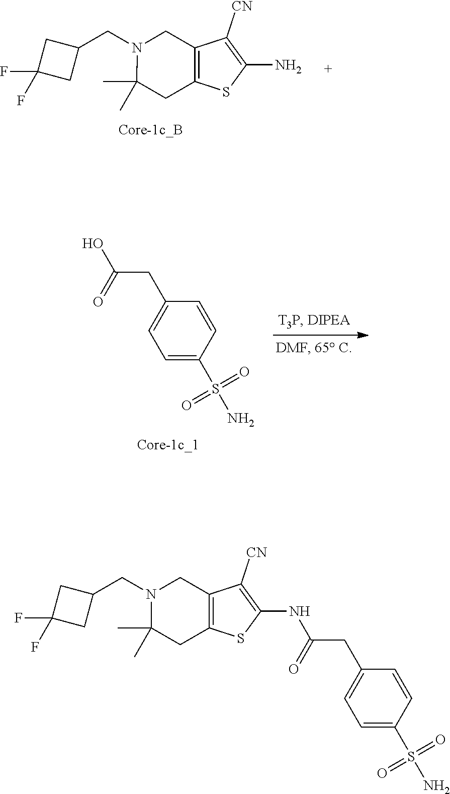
OC(CC1=CC=C(S(N)(=O)=O)C=C1)=O.C1(CN2C(C)(C)CC3=C(C2)C([CN])=C(N)S3)CC(F)(F)C1.N1(CC2CC(F)(F)C2)C(C)(C)CC2=C(C1)C([CN])=C(NC(CC1=CC=C(S(N)(=O)=O)C=C1)=O)S2
